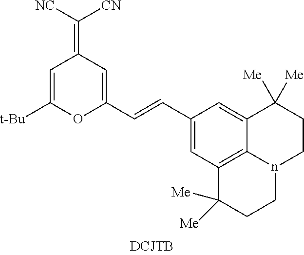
C1(C=CC2=CC(=C([CN])[NC])C=C([t-Bu])O2)=CC2=C3C(=C1)C([Me])([Me])CCn3CCC2([Me])[Me]
